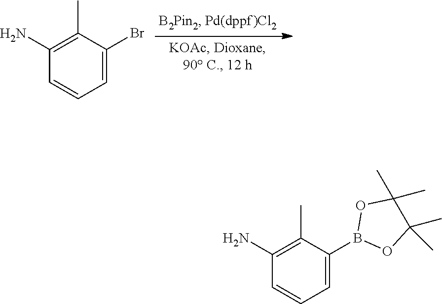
C1(N)=C(C)C(Br)=CC=C1.C1(N)=C(C)C(B2OC(C)(C)C(C)(C)O2)=CC=C1
